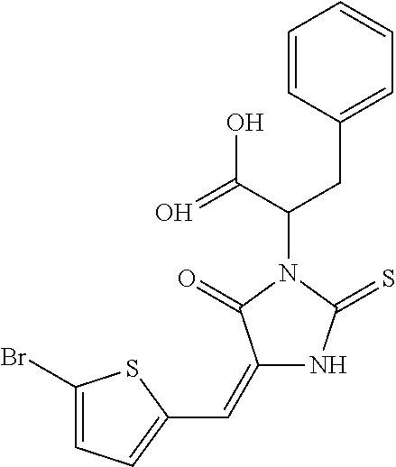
C1=CC(CC(C(=O)O)N2C(=O)C(=CC3=CC=C(Br)S3)NC2=S)=CC=C1
